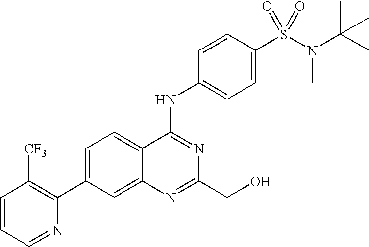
C1=CC=NC(C2=CC=C3C(=C2)N=C(CO)N=C3NC2=CC=C(S(N(C(C)(C)C)C)(=O)=O)C=C2)=C1[CF3]
